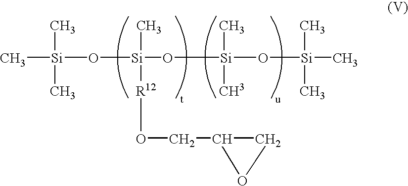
C[Si](C)(C)O[Si](C)([R12]OCC1CO1)O[Si](O[Si](C)(C)C)(C)C
